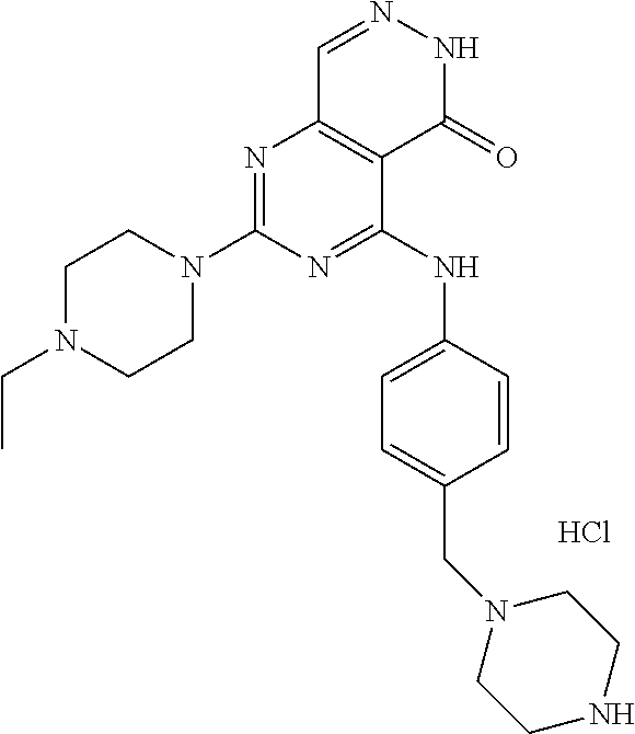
N1=C(NC2=CC=C(CN3CCNCC3)C=C2)C2=C(N=C1N1CCN(CC)CC1)C=NNC2=O.Cl
